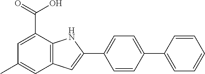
C1=CC(C2=CC=CC=C2)=CC=C1C1=CC2=C(N1)C(C(=O)O)=CC(C)=C2
